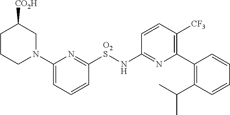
C1([O2S]NC2=NC(C3=C(C(C)C)C=CC=C3)=C([CF3])C=C2)=NC(N2CCCC([CO2H])C2)=CC=C1
